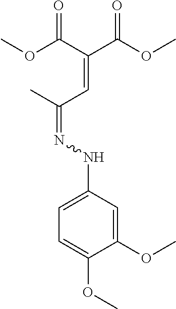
O(C)C1=CC=C(NN=C(C)C=C(C(OC)=O)C(OC)=O)C=C1OC
